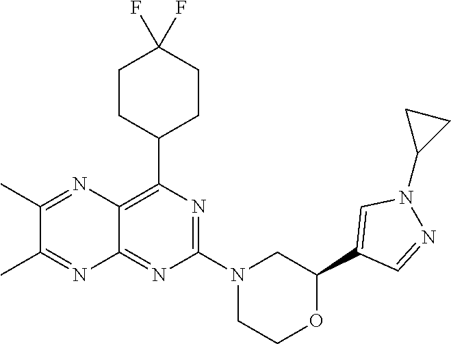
N1=C(N2CC(C3=CN(C4CC4)N=C3)OCC2)N=C2C(=C1C1CCC(F)(F)CC1)N=C(C)C(C)=N2
